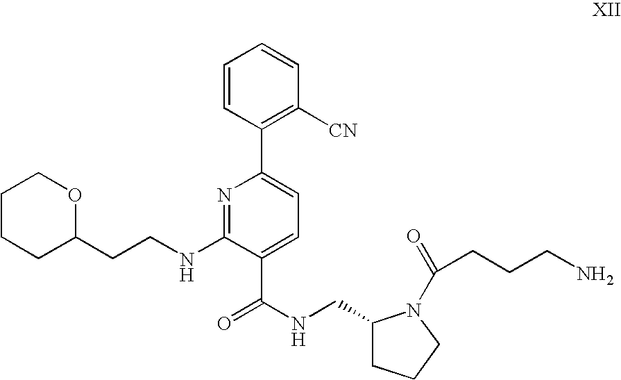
C1CCC(CCNC2=NC(C3=C([CN])C=CC=C3)=CC=C2C(NCC2CCCN2C(=O)CCCN)=O)OC1
